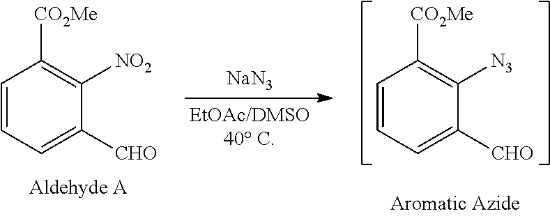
C1=CC=C([CHO])C([N3])=C1[CO2Me].C1=CC=C([CHO])C([NO2])=C1[CO2Me].[NaN3]
